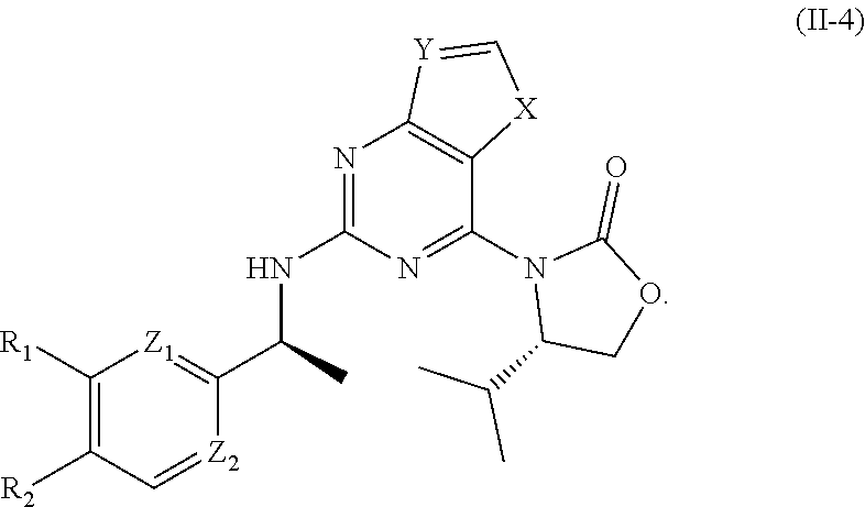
C1([R1])=C([R2])C=[Z2]C(C(C)NC2=NC3=C(C(N4C(C(C)C)COC4=O)=N2)[X]C=[Y]3)=[Z1]1
